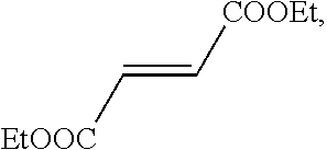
C(=C[COOEt])[EtOOC]
